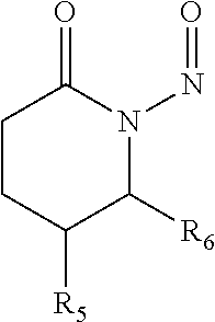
C1CC([R5])C([R6])N(N=O)C1=O
